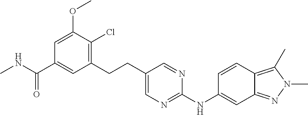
C1=C(OC)C(Cl)=C(CCC2=CN=C(NC3=CC4=NN(C)C(C)=C4C=C3)N=C2)C=C1C(NC)=O
